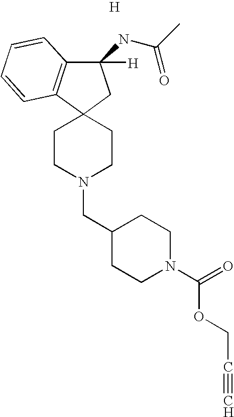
C1(NC(C)=O)([H])C2=C(C3(C1)CCN(CC1CCN(C(=O)OCC#C)CC1)CC3)C=CC=C2.[H]
